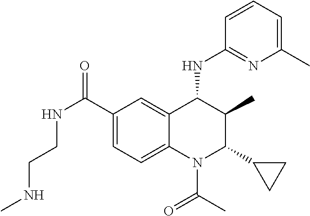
C1(C(=O)NCCNC)=CC=C2C(=C1)C(NC1=NC(C)=CC=C1)C(C)C(C1CC1)N2C(=O)C
